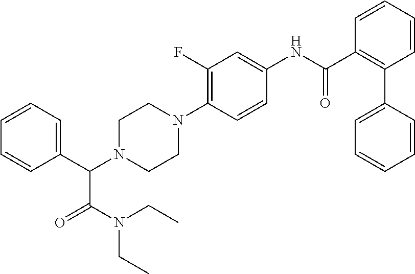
C1(C(N2CCN(C3=C(F)C=C(NC(C4=C(C5=CC=CC=C5)C=CC=C4)=O)C=C3)CC2)C(N(CC)CC)=O)=CC=CC=C1
